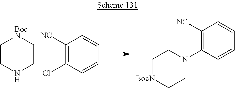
C1CNCC[BocN]1.C1([NC])=C(Cl)C=CC=C1.C1([NC])=C(N2CC[BocN]CC2)C=CC=C1
